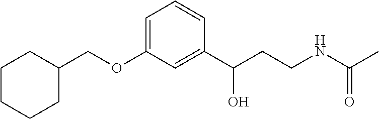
C1(COC2=CC=CC(C(CCNC(C)=O)O)=C2)CCCCC1
